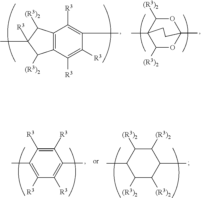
C12=C(C([R3])=C([R3])C(C)=C1[R3])C([(R3)2])C(C)([R3])C2[(R3)2].C1([(R3)2])OC2(C)OC([(R3)2])C1(C)CC2.C1([R3])=C([R3])C(C)=C([R3])C([R3])=C1C.C1([(R3)2])C([(R3)2])C(C)C([(R3)2])C([(R3)2])C1C
